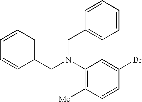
C1(CN(C2=C([Me])C=CC(Br)=C2)CC2=CC=CC=C2)=CC=CC=C1
